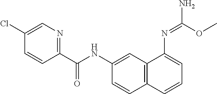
C1=C(Cl)C=CC(C(NC2=CC3=C(C=C2)C=CC=C3N=C(OC)N)=O)=N1
